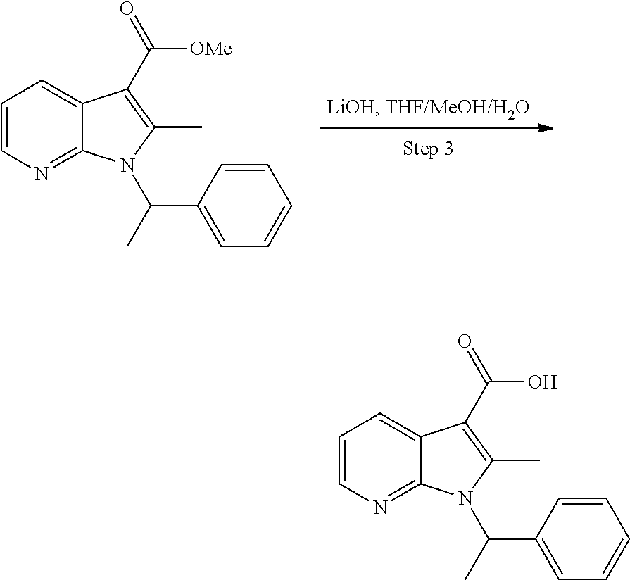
C1=CN=C2C(=C1)C(C([OMe])=O)=C(C)N2C(C1=CC=CC=C1)C.C1=CN=C2C(=C1)C(C(O)=O)=C(C)N2C(C1=CC=CC=C1)C
